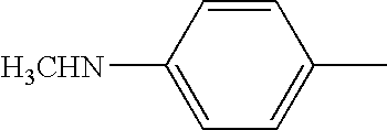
C1=CC([H3CHN])=CC=C1C
